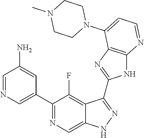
C1=NC=C(C2=NC=C3C(=C2F)C(C2=NC4=C(N2)N=CC=C4N2CCN(C)CC2)=NN3)C=C1N
